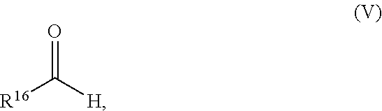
[R16]C([H])=O
